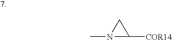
CN1C([COR14])C1
